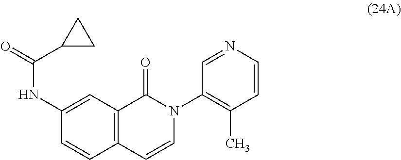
C12=C(C=CN(C3=C(C)C=CN=C3)C1=O)C=CC(NC(=O)C1CC1)=C2
